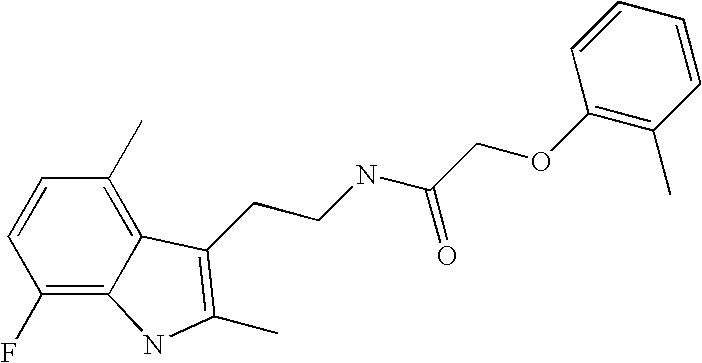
C1(F)=C2C(=C(C)C=C1)C(CCNC(COC1=C(C)C=CC=C1)=O)=C(C)N2
